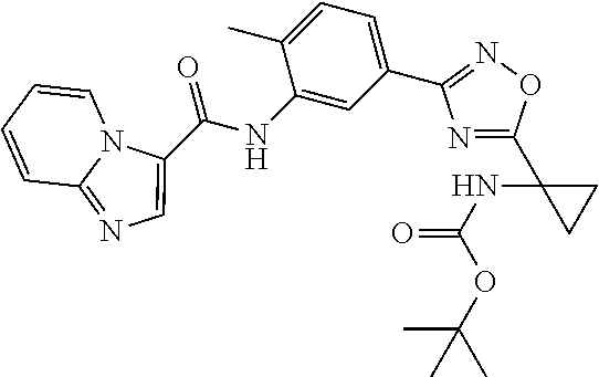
C1=CC=CC2=NC=C(C(NC3=CC(C4=NOC(C5(NC(=O)OC(C)(C)C)CC5)=N4)=CC=C3C)=O)N12
